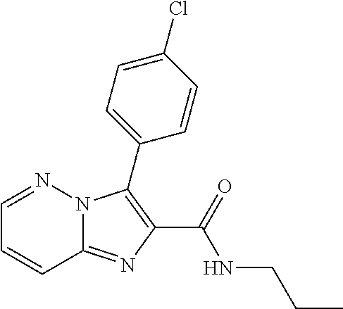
C12=NC(C(=O)NCCC)=C(C3=CC=C(Cl)C=C3)N1N=CC=C2
